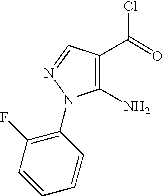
C1(N)=C(C(=O)Cl)C=NN1C1=C(F)C=CC=C1
